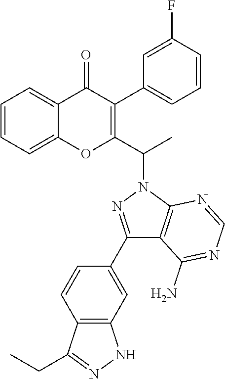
C1=CC=C2C(=C1)C(=O)C(C1=CC=CC(F)=C1)=C(C(C)N1N=C(C3=CC4=C(C=C3)C(CC)=NN4)C3=C1N=CN=C3N)O2
